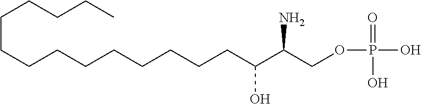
C(CCCCCCCCCC(C(COP(=O)(O)O)N)O)CCCC
